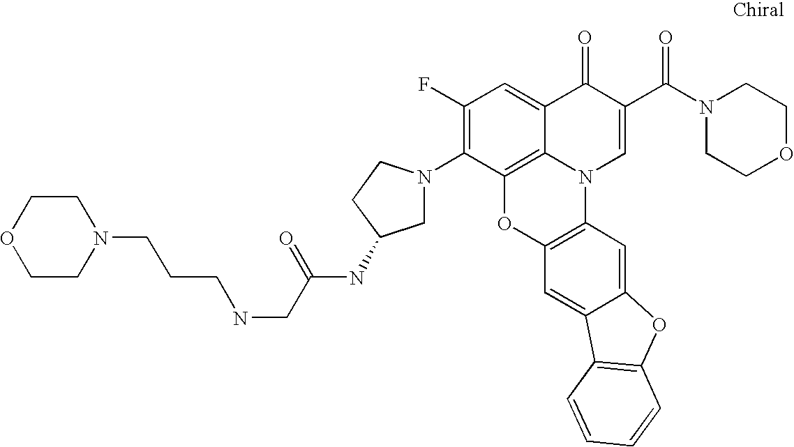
C1(F)=C(N2CC(NC(CNCCCN3CCOCC3)=O)CC2)C2=C3C(=C1)C(=O)C(C(N1CCOCC1)=O)=CN3C1=C(O2)C=C2C(=C1)OC1=C2C=CC=C1
